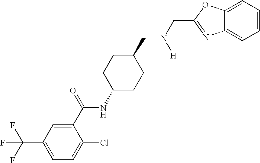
C1(C(=O)NC2CCC(CN(CC3=NC4=CC=CC=C4O3)[H])CC2)=CC(C(F)(F)F)=CC=C1Cl
